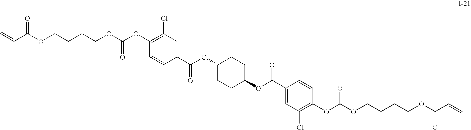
C=CC(OCCCCOC(OC1=C(Cl)C=C(C(OC2CCC(OC(C3=CC(Cl)=C(OC(=O)OCCCCOC(C=C)=O)C=C3)=O)CC2)=O)C=C1)=O)=O
